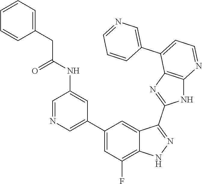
C1=NC=C(C2=CC(F)=C3C(=C2)C(C2=NC4=C(N2)N=CC=C4C2=CN=CC=C2)=NN3)C=C1NC(CC1=CC=CC=C1)=O
